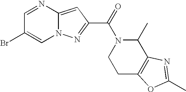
C1=NC2=CC(C(=O)N3C(C)C4=C(CC3)OC(C)=N4)=NN2C=C1Br
